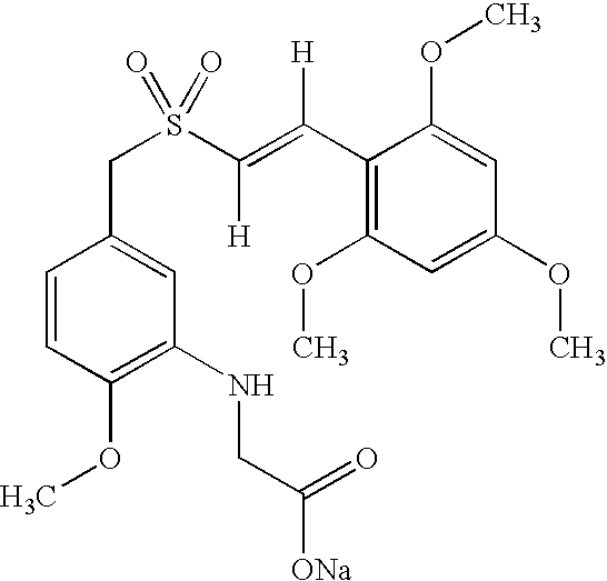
C1=CC(OC)=C(NCC([ONa])=O)C=C1CS(C([H])=C(C1=C(OC)C=C(OC)C=C1OC)[H])(=O)=O
